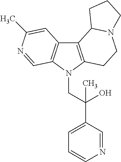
C12=C(N(CC(C3=CC=CN=C3)(O)C)C3=C1C=C(C)N=C3)CCN1C2CCC1
